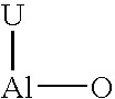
[U][Al]O
